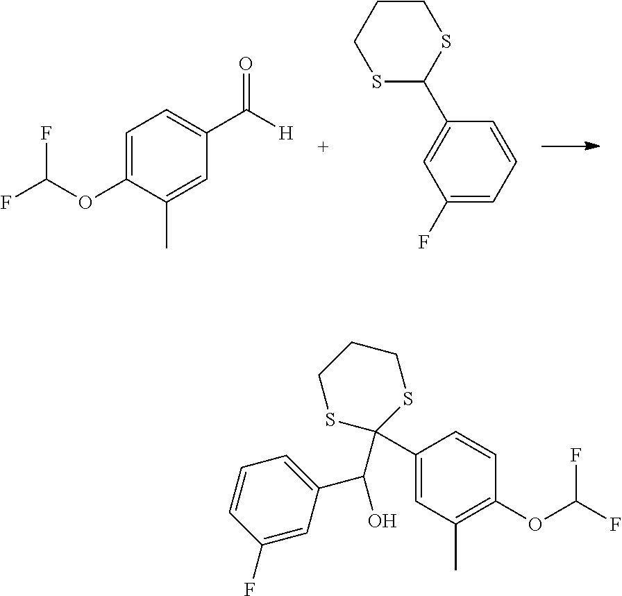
C1=C(OC(F)F)C(C)=CC(C([H])=O)=C1.S1C(C2=CC(F)=CC=C2)SCCC1.C1(C2(C(C3=CC=CC(F)=C3)O)SCCCS2)=CC(C)=C(OC(F)F)C=C1
